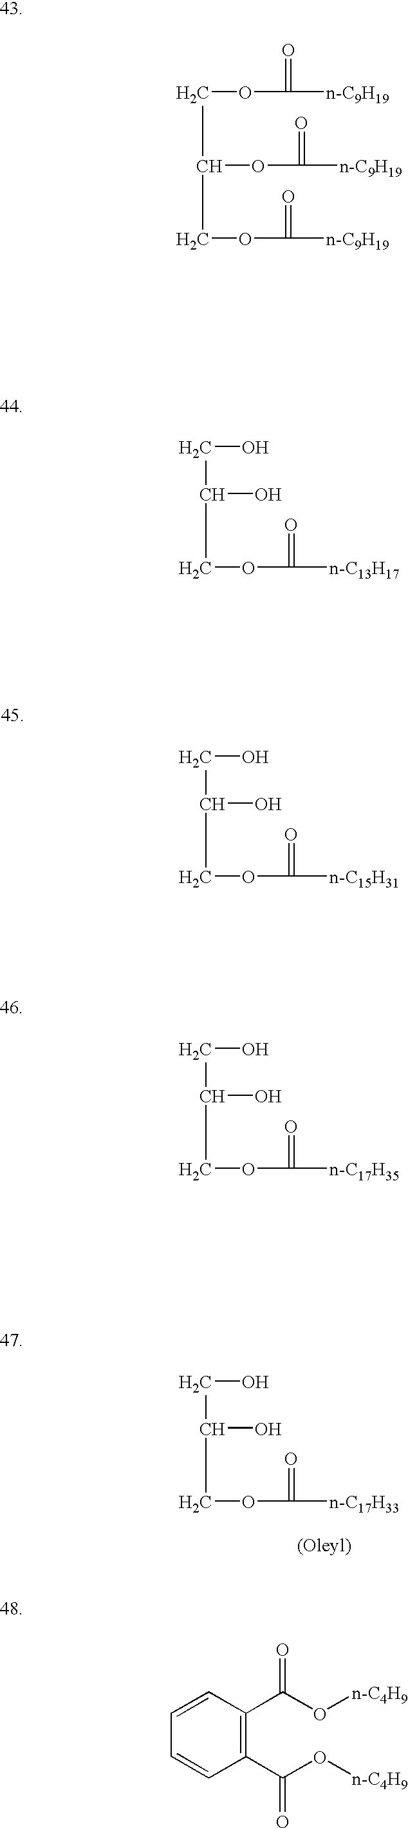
C(C(COC(=O)[n-C9H19])OC(=O)[n-C9H19])OC(=O)[n-C9H19].C(C(COC(=O)[n-C13H17])O)O.C(C(COC(=O)[n-C15H31])O)O.C(C(COC(=O)[n-C17H35])O)O.C(C(COC(=O)[n-C17H33])O)O.C1=CC(C(O[n-C4H9])=O)=C(C(O[n-C4H9])=O)C=C1
